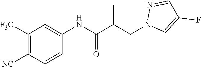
C1=CC([NC])=C([F3C])C=C1NC(C(CN1C=C(F)C=N1)C)=O
